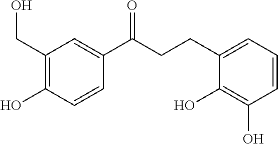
C1(CO)=C(O)C=CC(C(=O)CCC2=CC=CC(O)=C2O)=C1
